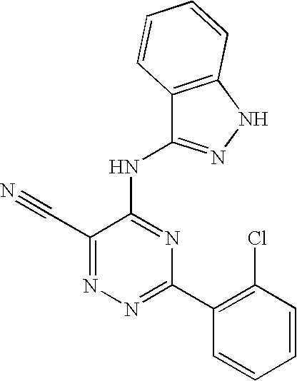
N1=C(C2=C(Cl)C=CC=C2)N=C(NC2=NNC3=C2C=CC=C3)C(C#N)=N1
